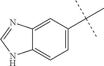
C12=CC=C(C(C)(C)C)C=C1N=CN2
